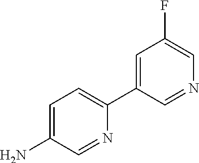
C1=C(N)C=NC(C2=CC(F)=CN=C2)=C1
